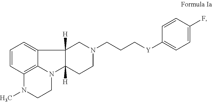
C1=CC2=C3C(=C1)C1([H])C([H])(N3CCN2C)CCN(CCC[Y]C2=CC=C(F)C=C2)C1
